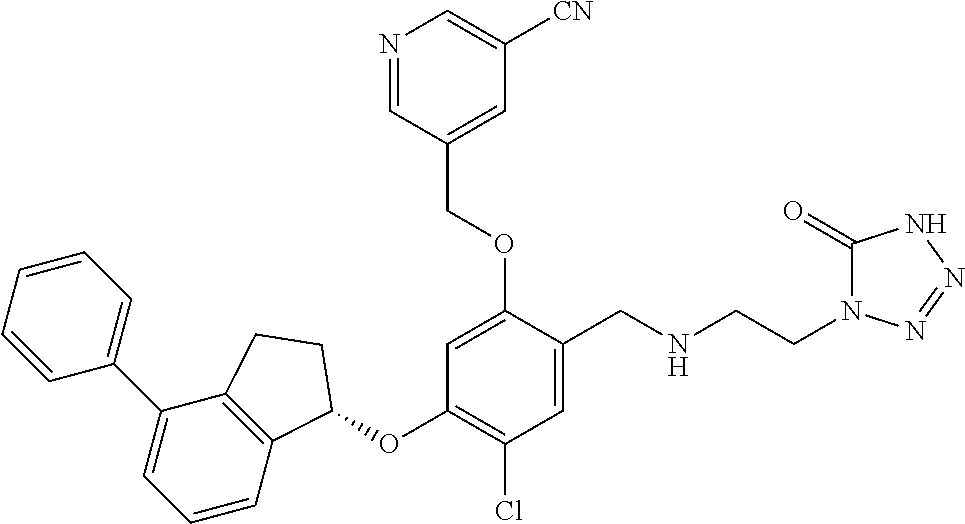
C1=CC=CC=C1C1=CC=CC2=C1CCC2OC1=C(Cl)C=C(CNCCN2C(=O)NN=N2)C(OCC2=CC([CN])=CN=C2)=C1
